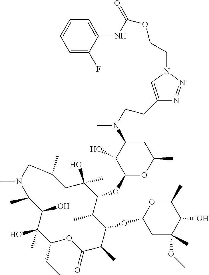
C1(CC)C(C)(O)C(O)C(C)N(C)CC(C)CC(O)(C)C(OC2OC(C)CC(N(C)CCC3=CN(CCOC(NC4=CC=CC=C4F)=O)N=N3)C2O)C(C)C(OC2CC(C)(OC)C(O)C(C)O2)C(C)C(=O)O1
